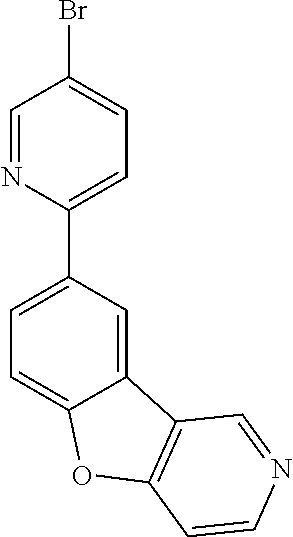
C1=C2C(=CC=C1C1=CC=C(Br)C=N1)OC1=C2C=NC=C1
